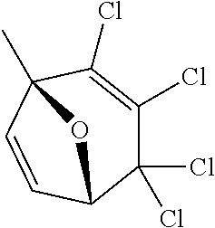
C1(Cl)(Cl)C(Cl)=C(Cl)C2(C)C=CC1O2
